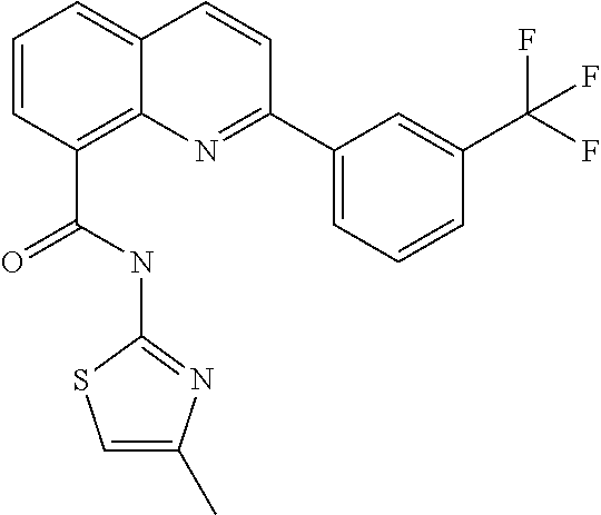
C(C1=C2C(=CC=C1)C=CC(C1=CC=CC(C(F)(F)F)=C1)=N2)(NC1=NC(C)=CS1)=O
